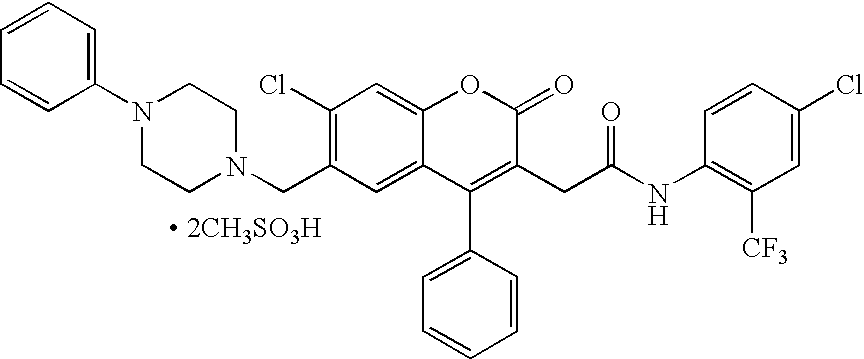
C1=C2C(=CC(Cl)=C1CN1CCN(C3=CC=CC=C3)CC1)OC(=O)C(CC(=O)NC1=C([CF3])C=C(Cl)C=C1)=C2C1=CC=CC=C1.[ 2CH3SO3H]
